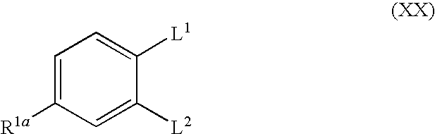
C1=C([R1a])C=C([L2])C([L1])=C1
